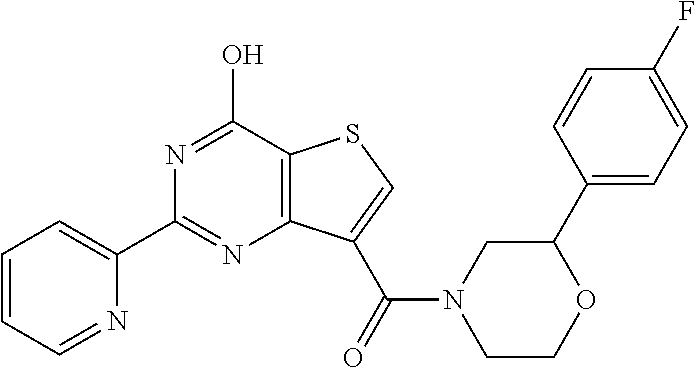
N1=C(O)C2=C(N=C1C1=CC=CC=N1)C(C(=O)N1CCOC(C3=CC=C(F)C=C3)C1)=CS2
